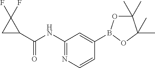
C1(NC(C2C(F)(F)C2)=O)=NC=CC(B2OC(C)(C)C(C)(C)O2)=C1
